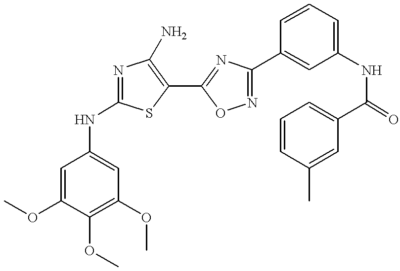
COC1=CC(NC2=NC(N)=C(C3=NC(C4=CC(NC(C5=CC=CC(C)=C5)=O)=CC=C4)=NO3)S2)=CC(OC)=C1OC
